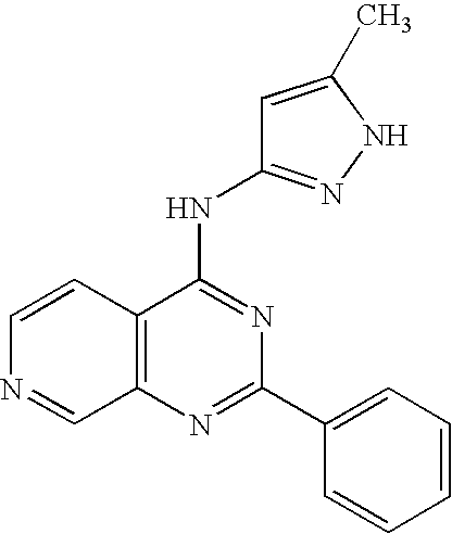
N1=C(C2=CC=CC=C2)N=C(NC2=NNC(C)=C2)C2=C1C=NC=C2
